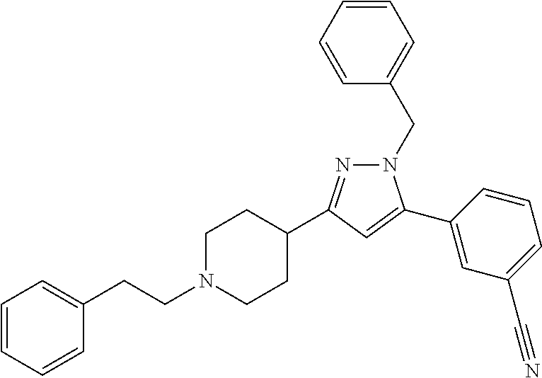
C1=CC=CC(CCN2CCC(C3=NN(CC4=CC=CC=C4)C(C4=CC(C#N)=CC=C4)=C3)CC2)=C1
